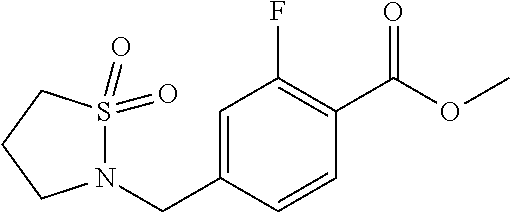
C1=C(CN2S(=O)(=O)CCC2)C=CC(C(OC)=O)=C1F
